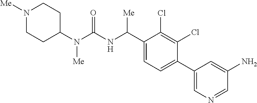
C1(N(C(NC(C2=CC=C(C3=CN=CC(N)=C3)C(Cl)=C2Cl)[Me])=O)[Me])CCN([Me])CC1
